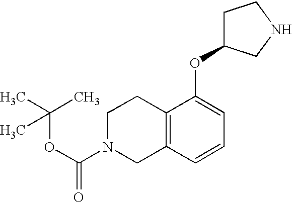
C12=C(C=CC=C1OC1CCNC1)CN(C(=O)OC(C)(C)C)CC2
